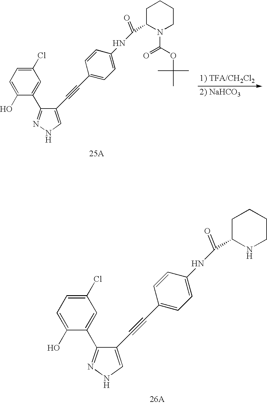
C1(Cl)=CC=C(O)C(C2=NNC=C2C#CC2=CC=C(NC(C3N(C(=O)OC(C)(C)C)CCCC3)=O)C=C2)=C1.C1(Cl)=CC=C(O)C(C2=NNC=C2C#CC2=CC=C(NC(C3NCCCC3)=O)C=C2)=C1
